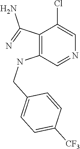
C1(C(=N)N)=C(NCC2=CC=C([CF3])C=C2)C=NC=C1Cl
